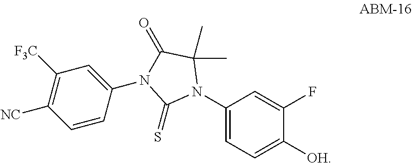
C1(N2C(C)(C)C(=O)N(C3=CC([F3C])=C([NC])C=C3)C2=S)=CC=C([OH])C(F)=C1
